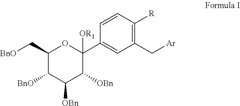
C1(C[BnO])OC(C2=CC(C[Ar])=C([R])C=C2)([OR1])C([OBn])C([OBn])C1[BnO]
